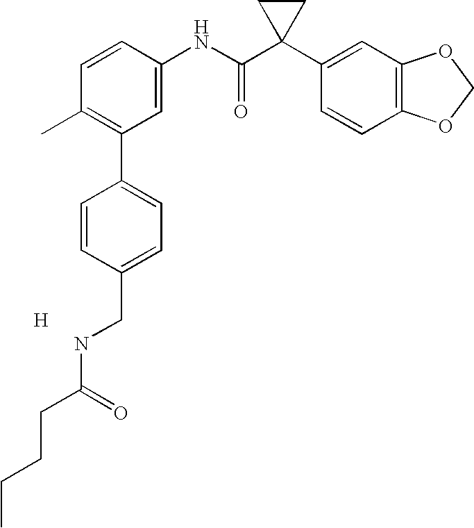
C1=CC(NC(C2(C3=CC4=C(C=C3)OCO4)CC2)=O)=CC(C2=CC=C(CNC(CCCC)=O)C=C2)=C1C.[H]
